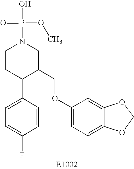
C1CC(C2=CC=C(F)C=C2)C(COC2=CC=C3C(=C2)OCO3)CN1P(=O)(OC)O
